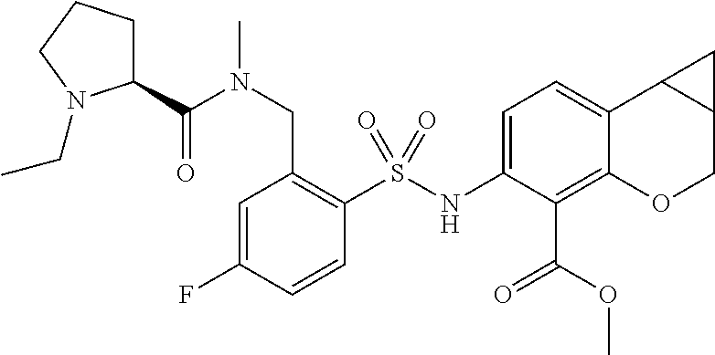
C1=C(NS(C2=C(CN(C)C(C3CCCN3CC)=O)C=C(F)C=C2)(=O)=O)C(C(OC)=O)=C2C(=C1)C1C(CO2)C1
